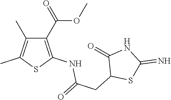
C1(C(OC)=O)=C(NC(=O)CC2SC(=N)NC2=O)SC(C)=C1C
